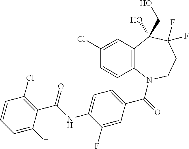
C1(Cl)=CC2=C(C=C1)N(C(=O)C1=CC=C(NC(C3=C(Cl)C=CC=C3F)=O)C(F)=C1)CCC(F)(F)C2(O)CO
